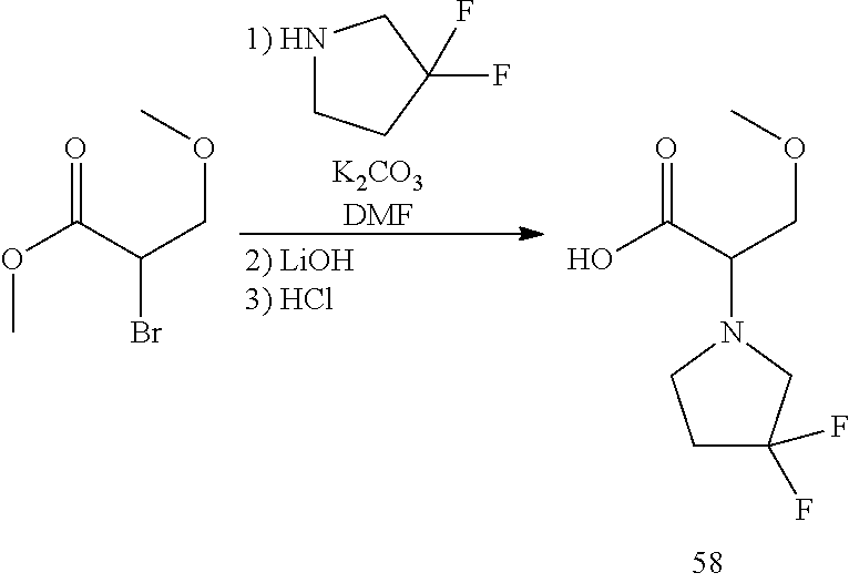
[1) HN]1CCC(F)(F)C1.[K2CO3DMF].C(COC)(C(=O)OC)Br.C(COC)(C(=O)O)N1CC(F)(F)CC1
